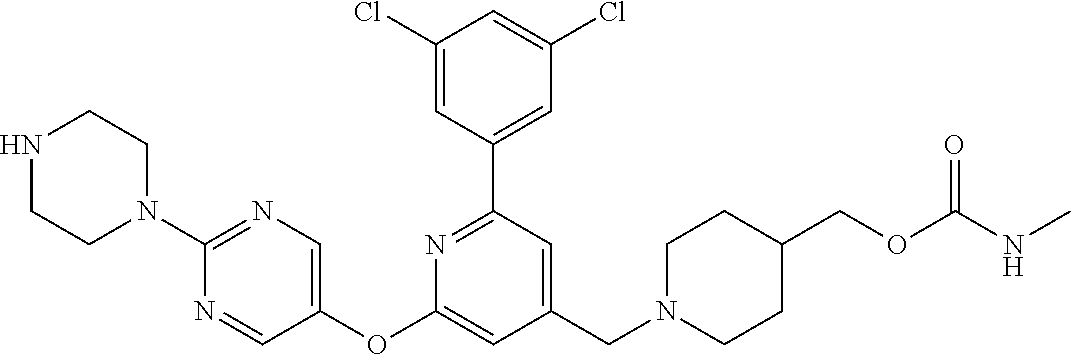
C1(Cl)=CC(C2=NC(OC3=CN=C(N4CCNCC4)N=C3)=CC(CN3CCC(COC(NC)=O)CC3)=C2)=CC(Cl)=C1
